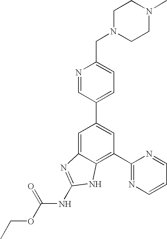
N1=CC(C2=CC(C3=NC=CC=N3)=C3C(=C2)N=C(NC(OCC)=O)N3)=CC=C1CN1CCN(C)CC1
